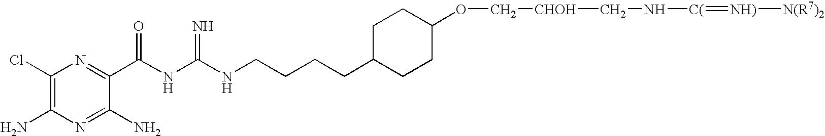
C1(Cl)=C(N)N=C(N)C(C(NC(NCCCCC2CCC(OC[CHOH]CN[C(]=[NH)][N(R7)2])CC2)=N)=O)=N1
